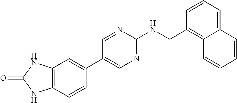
C12=C(C=CC(C3=CN=C(NCC4=C5C(=CC=C4)C=CC=C5)N=C3)=C1)NC(=O)N2
